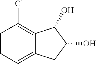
C1=CC=C2C(=C1Cl)C(O)C(O)C2
